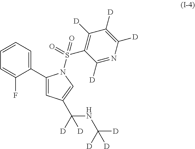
C1=C(F)C(C2=CC(C(NC([D])([D])[D])([D])[D])=CN2S(C2=C([D])C([D])=C([D])N=C2[D])(=O)=O)=CC=C1
